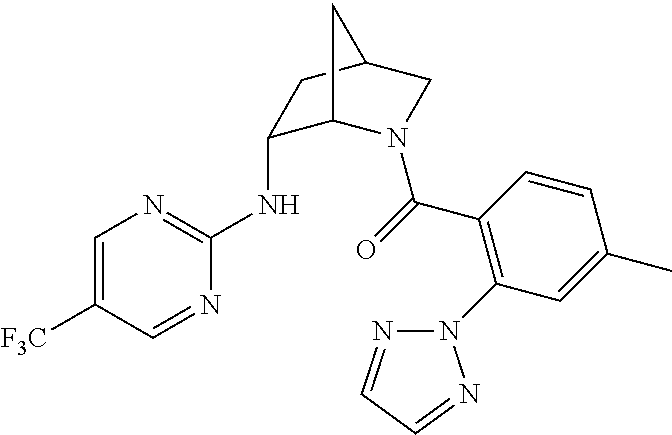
C1(NC2=NC=C([F3C])C=N2)C2N(C(=O)C3=C(N4N=CC=N4)C=C(C)C=C3)CC(C1)C2
